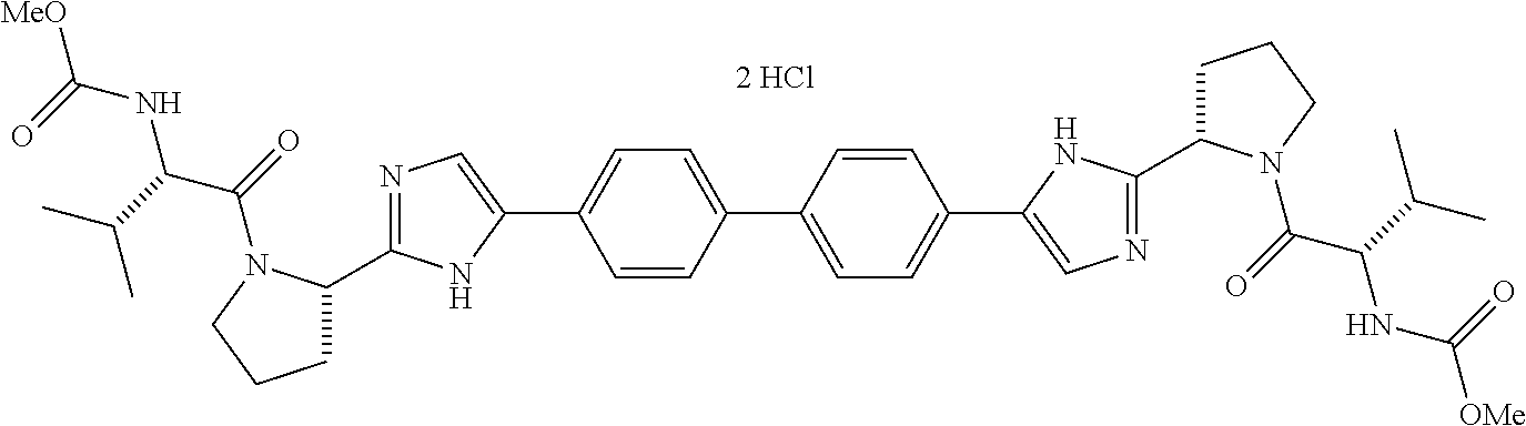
C1C(C2=NC=C(C3=CC=C(C4=CC=C(C5=CN=C(C6CCCN6C(=O)C(C(C)C)NC(=O)[OMe])N5)C=C4)C=C3)N2)N(C(=O)C(C(C)C)NC([MeO])=O)CC1
